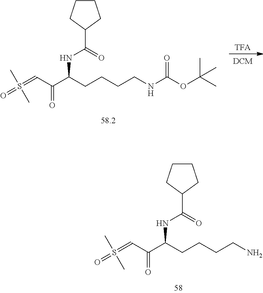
S(=CC(C(CCCCN)NC(C1CCCC1)=O)=O)(=O)(C)C.[TFA].[DCM].S(=CC(C(CCCCNC(OC(C)(C)C)=O)NC(C1CCCC1)=O)=O)(=O)(C)C
